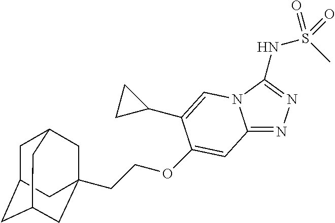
C1C2CC3CC(CCOC4=CC5=NN=C(NS(C)(=O)=O)N5C=C4C4CC4)(CC1C3)C2
